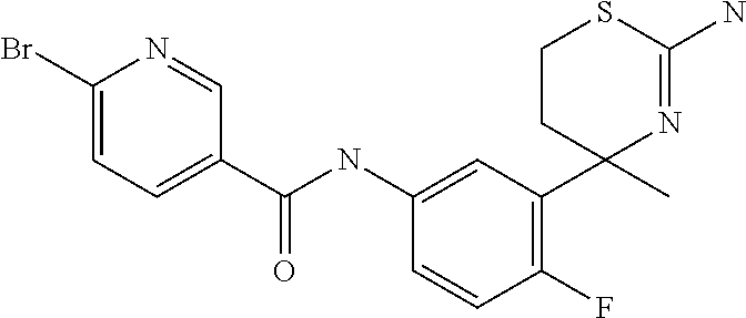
C1=C(NC(C2=CC=C(Br)N=C2)=O)C=CC(F)=C1C1(C)N=C(N)SCC1
